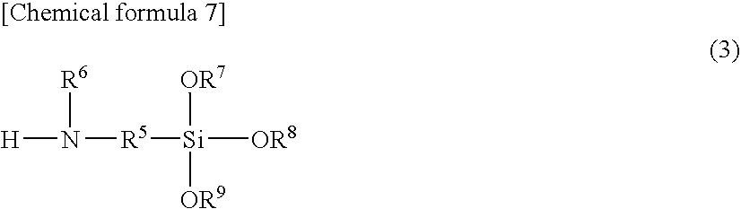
[H]N([R5][Si]([OR8])([OR7])[OR9])[R6]
